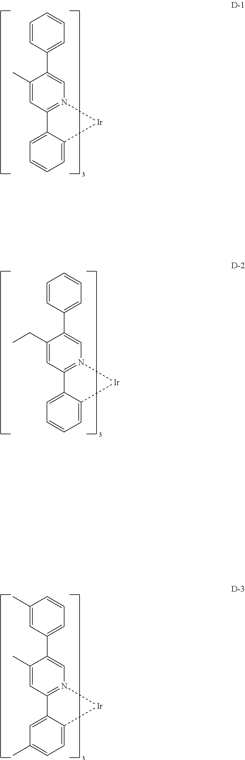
C1=CC(C2=CN3=C(C=C2C)C2=CC=CC=C2[Ir]3)=CC=C1.C1=CC(C2=CN3=C(C=C2CC)C2=CC=CC=C2[Ir]3)=CC=C1.C1(C)=CC(C2=CN3=C(C=C2C)C2=CC(C)=CC=C2[Ir]3)=CC=C1
